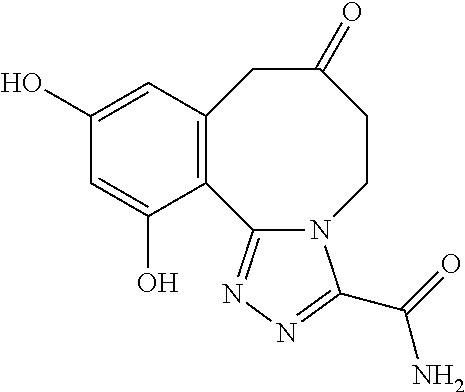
C12=C(C=C(O)C=C1O)CC(=O)CCN1C2=NN=C1C(N)=O
